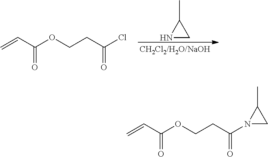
N1CC1C.C=CC(OCCC(Cl)=O)=O.C=CC(OCCC(N1CC1C)=O)=O
